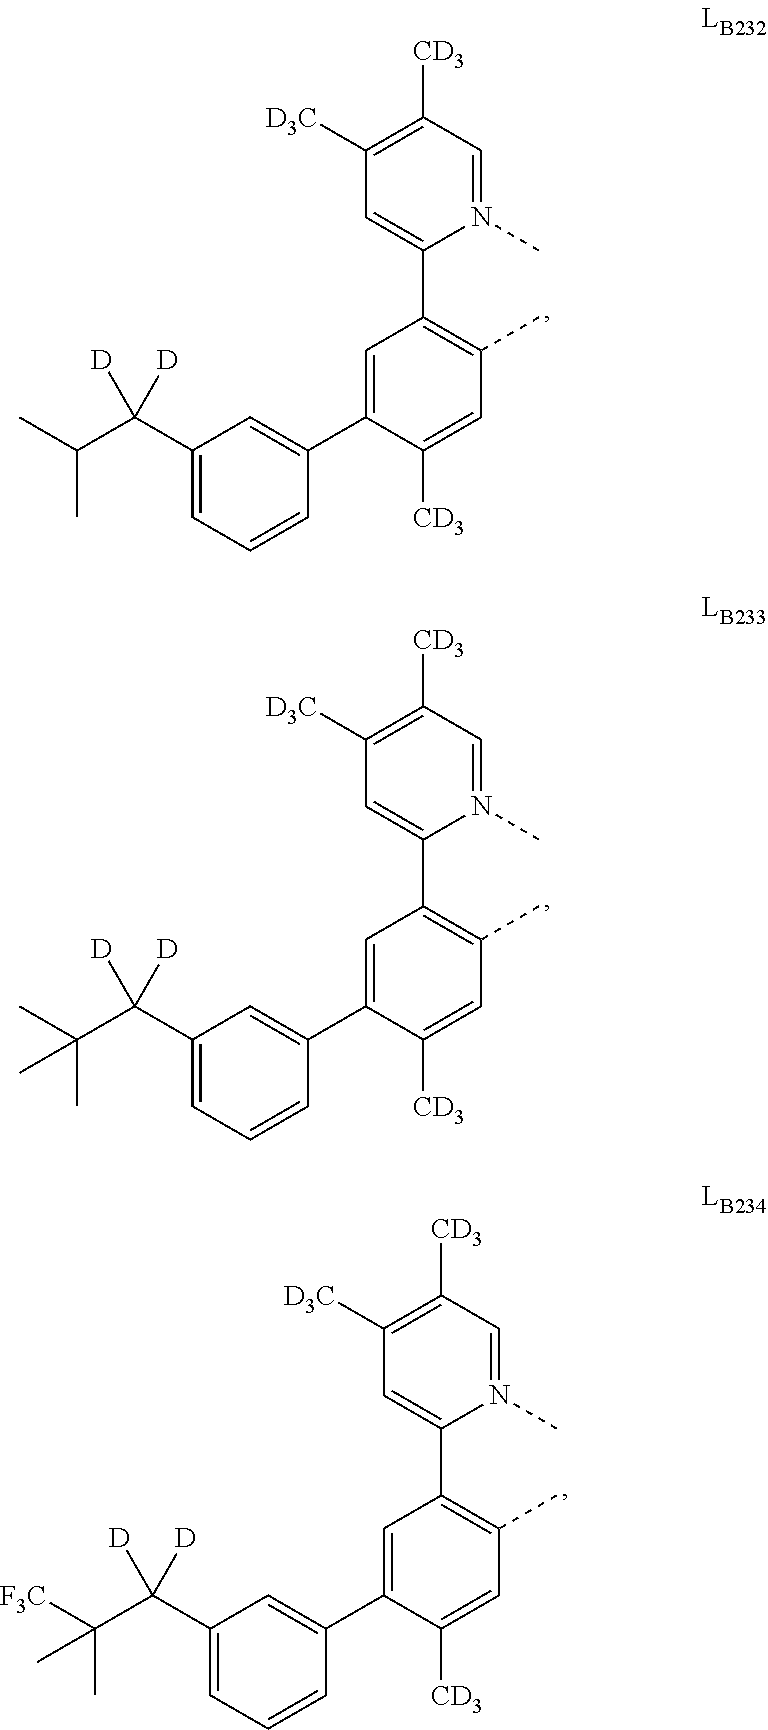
CC1=C(C2=CC([D3C])=C([CD3])C=N2C)C=C(C2=CC(C(C(C)C)([D])[D])=CC=C2)C([CD3])=C1.CC1=C(C2=CC([D3C])=C([CD3])C=N2C)C=C(C2=CC(C(C(C)(C)C)([D])[D])=CC=C2)C([CD3])=C1.CC1=C(C2=CC([D3C])=C([CD3])C=N2C)C=C(C2=CC(C(C(C)([F3C])C)([D])[D])=CC=C2)C([CD3])=C1
